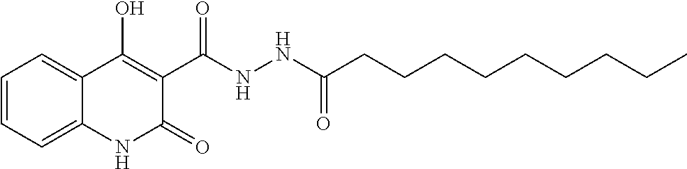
C1=CC=C2C(=C1)C(O)=C(C(NNC(CCCCCCCCC)=O)=O)C(=O)N2
